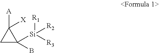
C1C(B)([Si]([R1])([R3])[R2])C1([A])[X]
